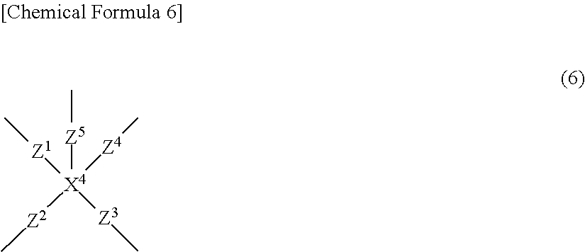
[X4]([Z1]C)([Z4]C)([Z2]C)([Z3]C)[Z5]C
